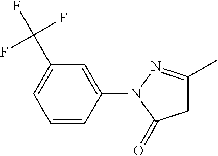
C1=CC(N2C(=O)CC(C)=N2)=CC(C(F)(F)F)=C1
